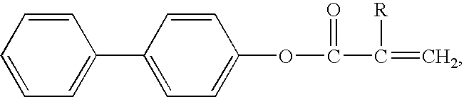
C1=CC(C2=CC=CC=C2)=CC=C1OC(=O)C([R])=C
